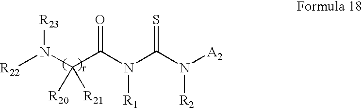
[R22]N(C(C(N(C(N([A2])[R2])=S)[R1])=O)([R20])[R21])[R23]
